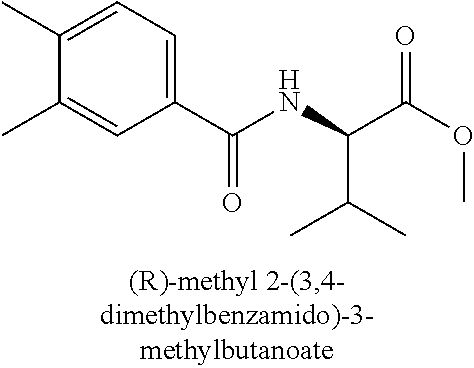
C1(C(NC(C(C)C)C(=O)OC)=O)=CC=C(C)C(C)=C1
